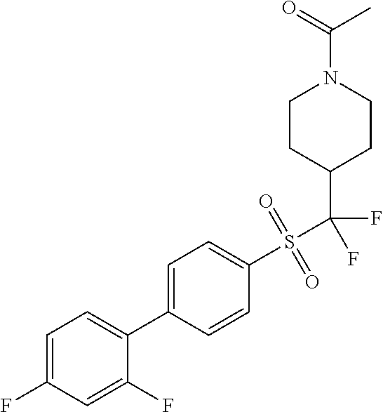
C1=C(F)C=C(F)C(C2=CC=C(S(C(C3CCN(C(=O)C)CC3)(F)F)(=O)=O)C=C2)=C1
